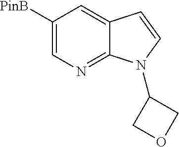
C1([PinB])=CN=C2C(=C1)C=CN2C1COC1
